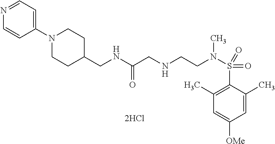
C1=C(C)C(S(=O)(=O)N(CCNCC(NCC2CCN(C3=CC=NC=C3)CC2)=O)C)=C(C)C=C1[OMe]
